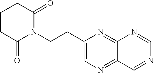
C1(CCN2C(=O)CCCC2=O)=CN=C2C(=N1)N=CN=C2
